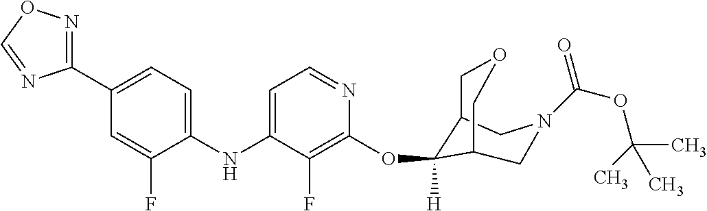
C1(NC2=CC=NC(OC3([H])C4COCC3CN(C(OC(C)(C)C)=O)C4)=C2F)=CC=C(C2=NOC=N2)C=C1F
